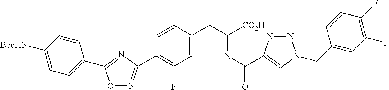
O1N=C(C2=C(F)C=C(CC(NC(=O)C3=CN(CC4=CC(F)=C(F)C=C4)N=N3)[CO2H])C=C2)N=C1C1=CC=C([BocHN])C=C1
